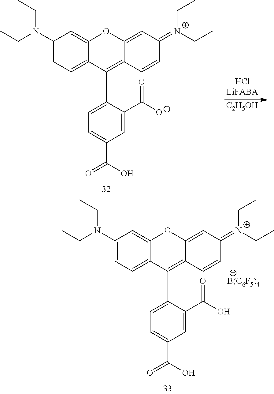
C1(N(CC)CC)=CC=C2C(=C1)OC1=CC(=[N+](CC)CC)C=CC1=C2C1=CC=C(C(=O)O)C=C1C([O-])=O.[C2H5OH].C1(N(CC)CC)=CC=C2C(=C1)OC1=CC(=[N+](CC)CC)C=CC1=C2C1=CC=C(C(=O)O)C=C1C(O)=O.[B(C6F5)4]
